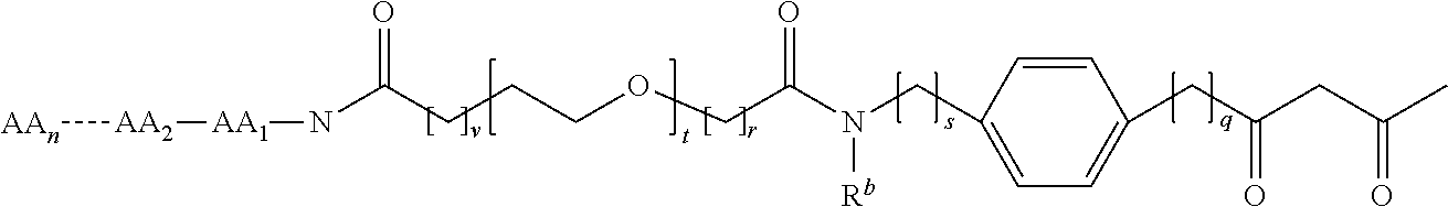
[AAn][AA2][AA1]NC(CCCOCC(N(CC1=CC=C(CC(CC(C)=O)=O)C=C1)[Rb])=O)=O
